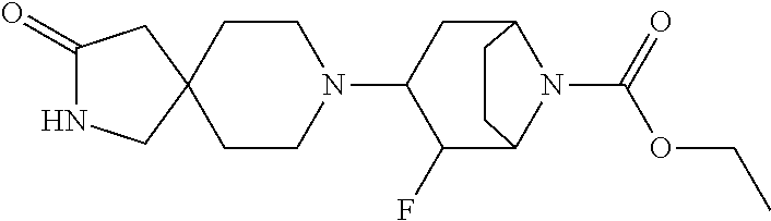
C1(=O)NCC2(C1)CCN(C1C(F)C3N(C(OCC)=O)C(C1)CC3)CC2
